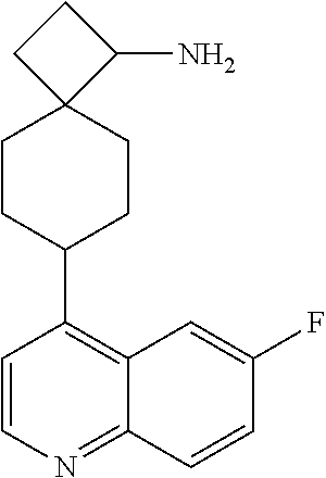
C12=NC=CC(C3CCC4(CC3)C(N)CC4)=C1C=C(F)C=C2
